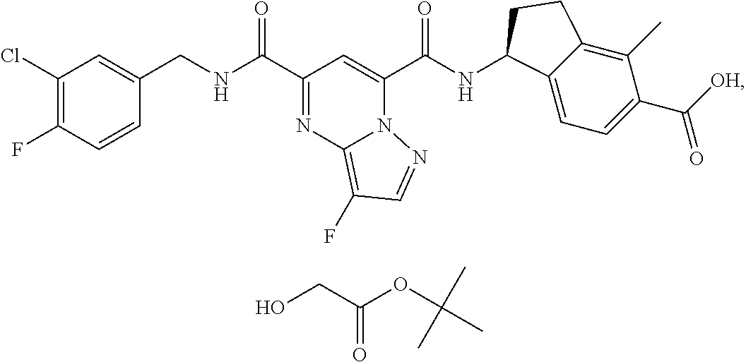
OCC(OC(C)(C)C)=O.C1(Cl)=C(F)C=CC(CNC(C2=NC3=C(F)C=NN3C(C(NC3C4=CC=C(C([OH])=O)C(C)=C4CC3)=O)=C2)=O)=C1
